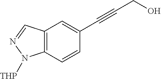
C12=C(C=CC(C#CCO)=C1)N([THP])N=C2
